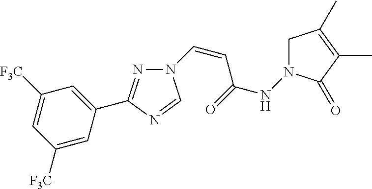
N1=C(C2=CC([F3C])=CC([F3C])=C2)N=CN1C=CC(NN1CC(C)=C(C)C1=O)=O
